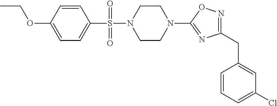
N1=C(CC2=CC(Cl)=CC=C2)N=C(N2CCN(S(=O)(C3=CC=C(OCC)C=C3)=O)CC2)O1
